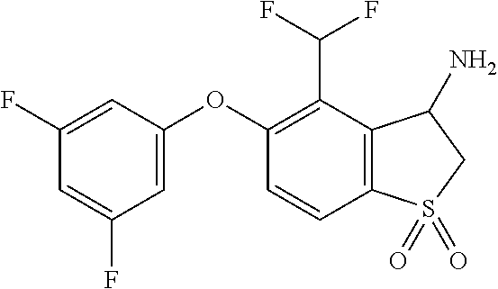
C1(F)=CC(OC2=C(C(F)F)C3=C(C=C2)S(=O)(=O)CC3N)=CC(F)=C1
